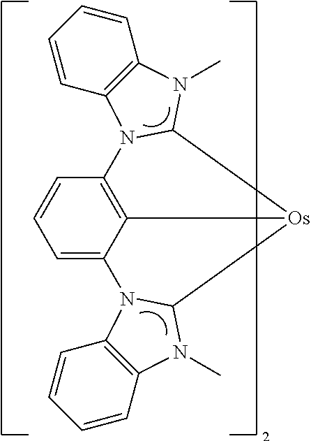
C1=CC=C2C3=C1N1C4=C(C=CC=C4)N(C)C1[Os]3C1N(C)C3=C(C=CC=C3)N21
